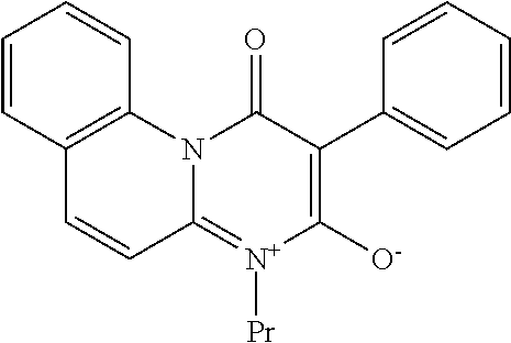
N12C(=[N+]([Pr])C([O-])=C(C3=CC=CC=C3)C1=O)C=CC1=C2C=CC=C1
